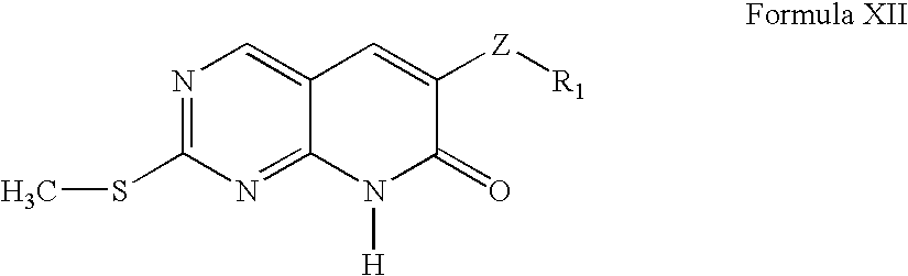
N1=C(SC)N=C2C(=C1)C=C([Z][R1])C(=O)N2[H]
